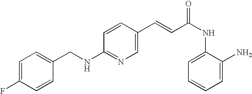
C1(CNC2=NC=C(C=CC(NC3=CC=CC=C3N)=O)C=C2)=CC=C(F)C=C1
